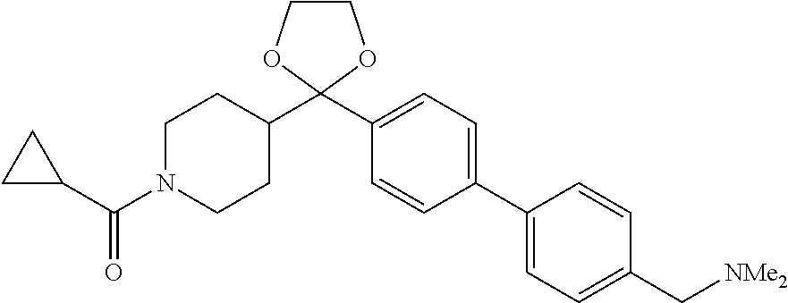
C1(C2(C3CCN(C(C4CC4)=O)CC3)OCCO2)=CC=C(C2=CC=C(C[NMe2])C=C2)C=C1
